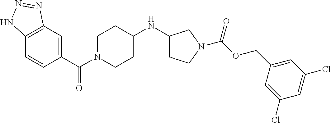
C12=C(C=C(C(=O)N3CCC(NC4CCN(C(OCC5=CC(Cl)=CC(Cl)=C5)=O)C4)CC3)C=C1)N=NN2
